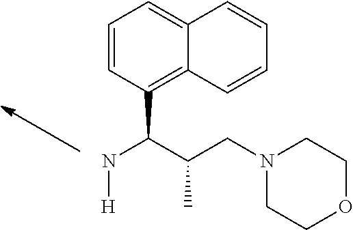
N(C(C(CN1CCOCC1)C)C1=C2C(=CC=C1)C=CC=C2)[H]
